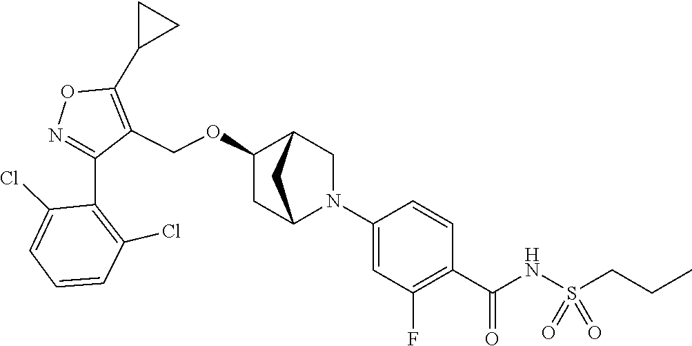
N1=C(C2=C(Cl)C=CC=C2Cl)C(COC2CC3N(C4=CC(F)=C(C(NS(CCC)(=O)=O)=O)C=C4)CC2C3)=C(C2CC2)O1
